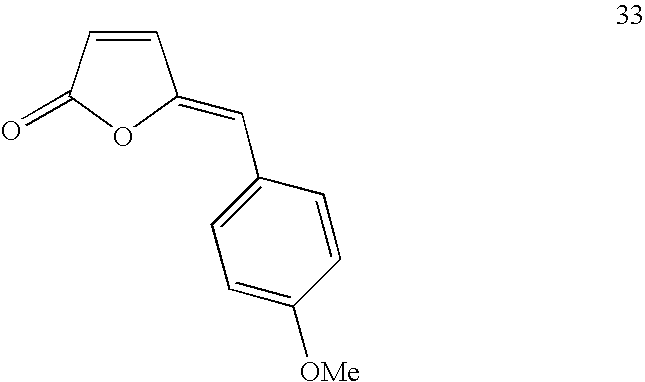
C1=CC(=O)OC1=CC1=CC=C([OMe])C=C1
